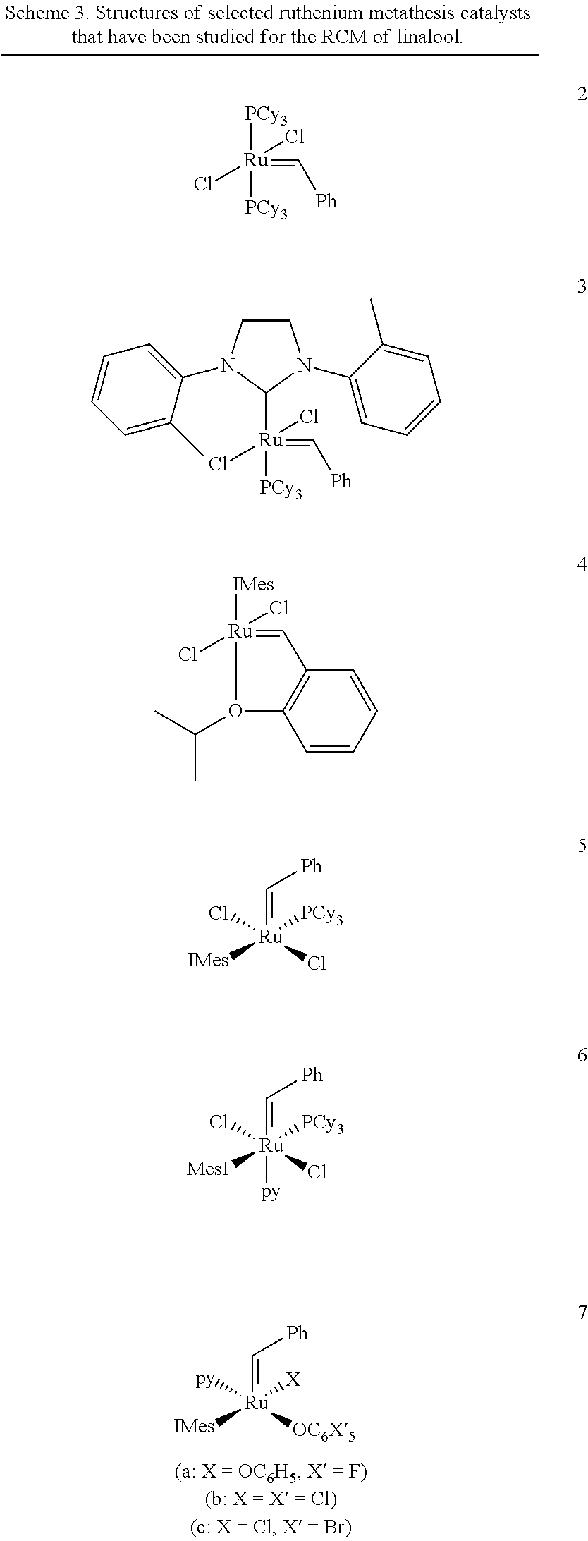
C(=[Ru]([py])([IMes])([X])[OC6X5])[Ph].[Ru](=C[Ph])([PCy3])([PCy3])(Cl)Cl.[Ru](=C[Ph])([PCy3])(Cl)(Cl)C1N(C2=CC=CC=C2C)CCN1C1=CC=CC=C1C.[Ru]1([IMes])(Cl)(Cl)=CC2=C(O1C(C)C)C=CC=C2.C(=[Ru](Cl)([IMes])([PCy3])Cl)[Ph].C(=[Ru](Cl)([MesI])([PCy3])(Cl)[py])[Ph]
